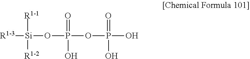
[R1-3][Si]([R1-1])([R1-2])OP(OP(O)(O)=O)(=O)O
